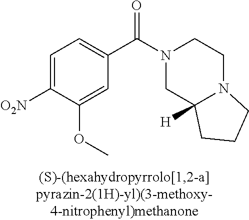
C1=C(OC)C([O2N])=CC=C1C(N1CC2([H])N(CC1)CCC2)=O
